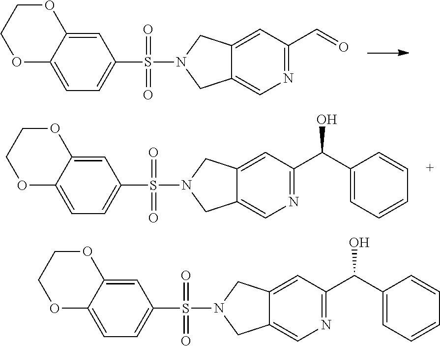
C12=CC(S(N3CC4=CN=C(C(C5=CC=CC=C5)O)C=C4C3)(=O)=O)=CC=C1OCCO2.C12=CC(S(N3CC4=CN=C(C=O)C=C4C3)(=O)=O)=CC=C1OCCO2.C12=CC(S(N3CC4=CN=C(C(C5=CC=CC=C5)O)C=C4C3)(=O)=O)=CC=C1OCCO2
